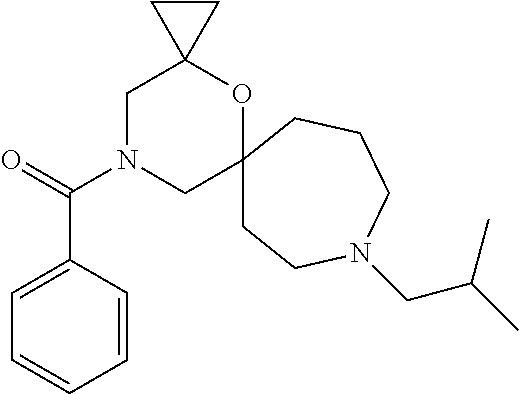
C1N(C(=O)C2=CC=CC=C2)CC2(OC13CC3)CCN(CC(C)C)CCC2
